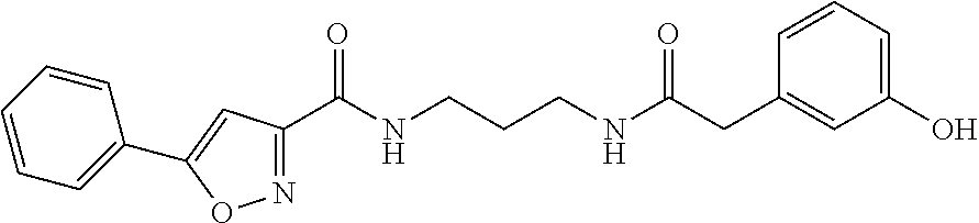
N1=C(C(NCCCNC(=O)CC2=CC(O)=CC=C2)=O)C=C(C2=CC=CC=C2)O1
